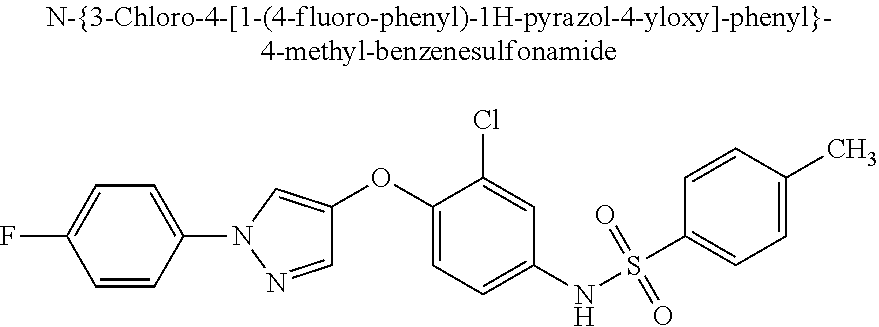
C1=NN(C2=CC=C(F)C=C2)C=C1OC1=CC=C(NS(C2=CC=C(C)C=C2)(=O)=O)C=C1Cl
